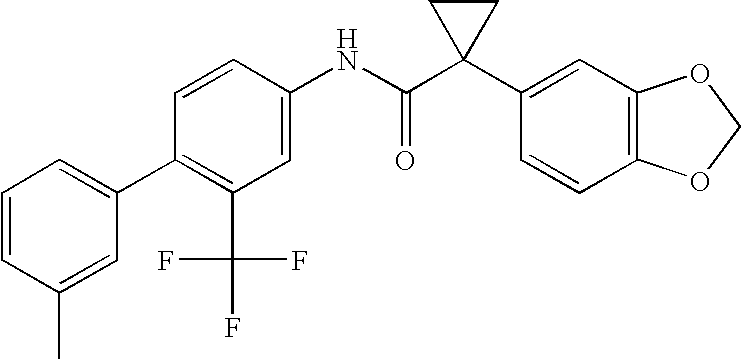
C1=CC(NC(C2(C3=CC4=C(C=C3)OCO4)CC2)=O)=CC(C(F)(F)F)=C1C1=CC=CC(C)=C1
